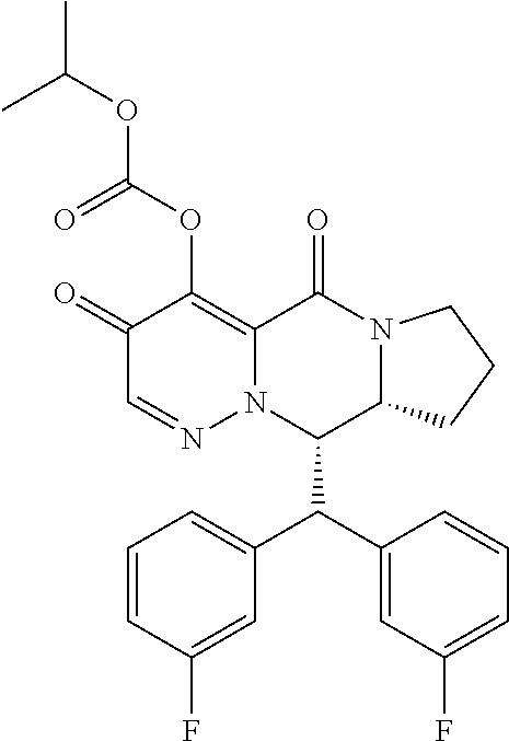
C1=CC(F)=CC(C(C2=CC(F)=CC=C2)C2C3N(C(=O)C4=C(OC(OC(C)C)=O)C(=O)C=NN24)CCC3)=C1
